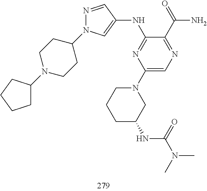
C1C(NC(N(C)C)=O)CN(C2=CN=C(C(N)=O)C(NC3=CN(C4CCN(C5CCCC5)CC4)N=C3)=N2)CC1
